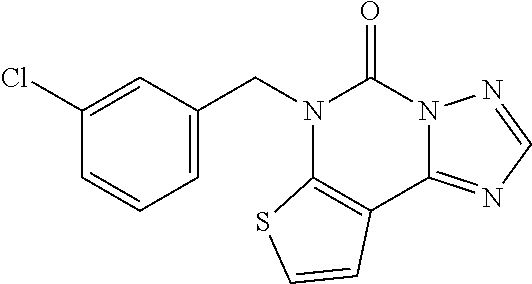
C1=C(CN2C3=C(C4=NC=NN4C2=O)C=CS3)C=C(Cl)C=C1
